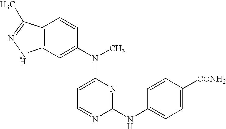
C12=C(C=C(N(C3=CC=NC(NC4=CC=C([CONH2])C=C4)=N3)C)C=C1)NN=C2C
